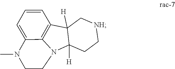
C12([H])C([H])(N3C4=C1C=CC=C4N(C)CC3)CC[NH]C2
